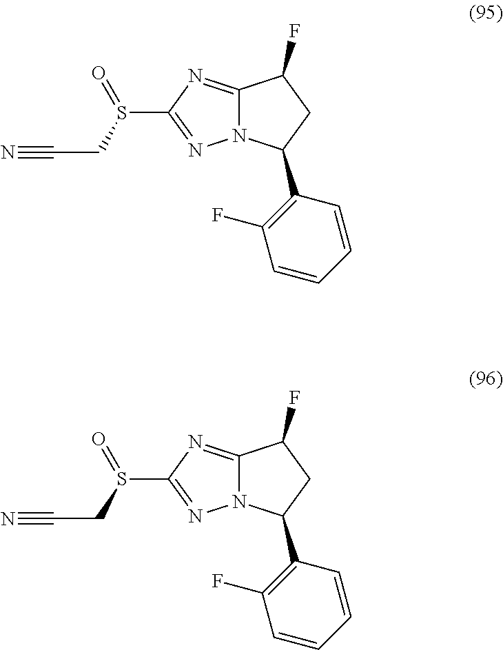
N12C(=NC(S(CC#N)=O)=N1)C(F)CC2C1=C(F)C=CC=C1.N12C(=NC(S(CC#N)=O)=N1)C(F)CC2C1=C(F)C=CC=C1
